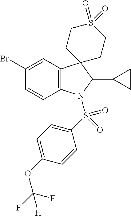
C12=C(C=C(Br)C=C1)C1(C(C3CC3)N2S(C2=CC=C(OC(F)(F)[H])C=C2)(=O)=O)CCS(=O)(=O)CC1
